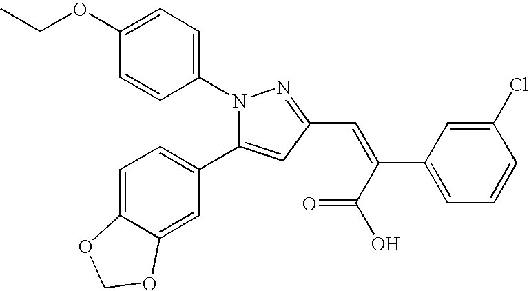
N1(C2=CC=C(OCC)C=C2)C(C2=CC=C3C(=C2)OCO3)=CC(C=C(C2=CC=CC(Cl)=C2)C(=O)O)=N1
